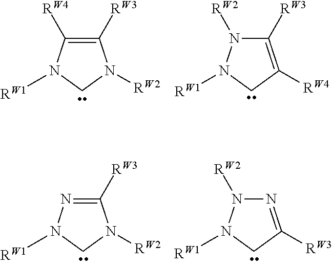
C1([RW3])=C([RW4])N([RW1])CN1[RW2].C1([RW3])=C([RW4])CN([RW1])N1[RW2].N1=C([RW3])CN([RW1])N1[RW2].C1([RW3])=NN([RW1])CN1[RW2]
